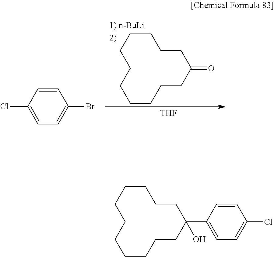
C1=CC(Cl)=CC=C1Br.C1CCCCCCCCC(=O)CC1.[THF].C1CCCCCCCCC(C2=CC=C(Cl)C=C2)(O)CC1
